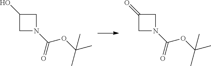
C1C(O)CN1C(=O)OC(C)(C)C.C1C(=O)CN1C(=O)OC(C)(C)C
